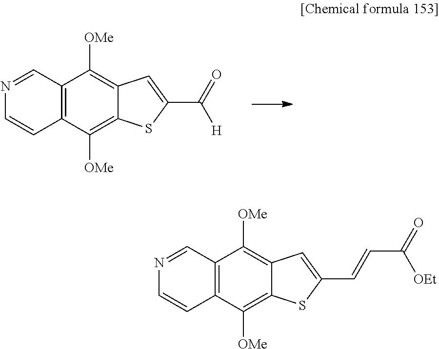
C12=C(C([OMe])=C3C(=C1[OMe])C=C(C(=O)[H])S3)C=CN=C2.C12=C(C([OMe])=C3C(=C1[OMe])C=C(C=CC(=O)[OEt])S3)C=CN=C2
